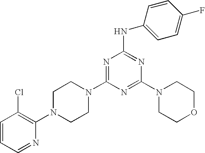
C1=CC=NC(N2CCN(C3=NC(NC4=CC=C(F)C=C4)=NC(N4CCOCC4)=N3)CC2)=C1Cl
